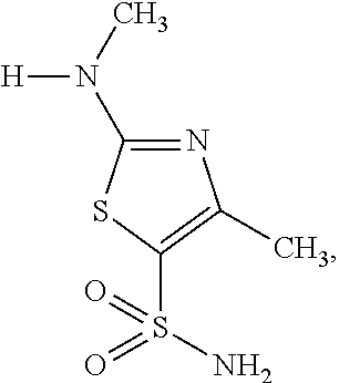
N1=C(N(C)[H])SC(S(N)(=O)=O)=C1C
